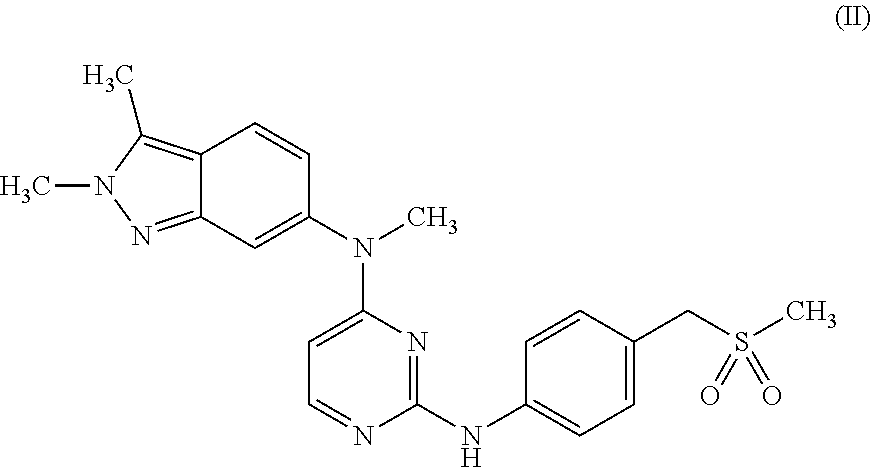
C1(NC2=CC=C(CS(C)(=O)=O)C=C2)=NC(N(C2=CC3=NN(C)C(C)=C3C=C2)C)=CC=N1
